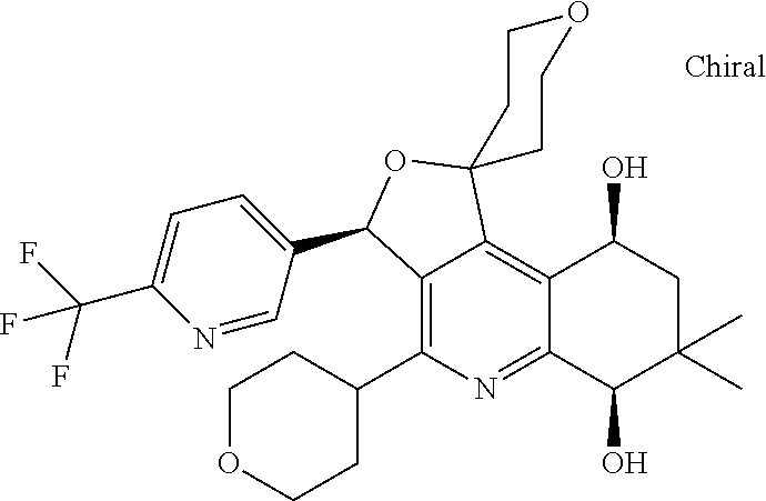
N1=CC(C2C3=C(C4CCOCC4)N=C4C(=C3C3(O2)CCOCC3)C(O)CC(C)(C)C4O)=CC=C1C(F)(F)F
